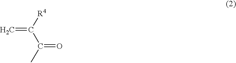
C=C([R4])C(=O)C
